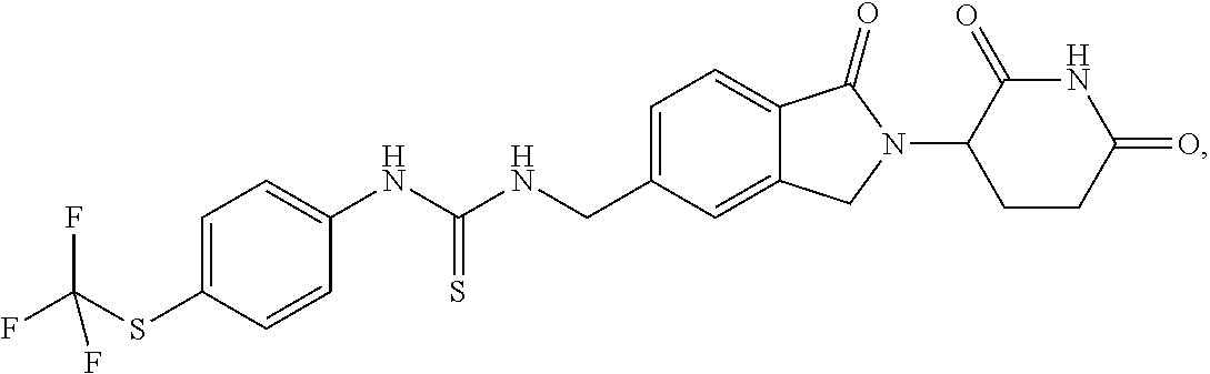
C1=C(CNC(NC2=CC=C(SC(F)(F)F)C=C2)=S)C=C2C(=C1)C(=O)N(C1CCC(=O)NC1=O)C2
